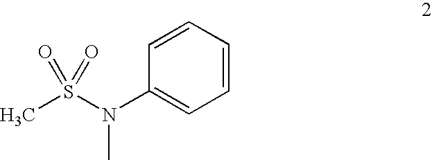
C1=CC=CC(N(S(C)(=O)=O)C)=C1
